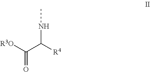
C(=O)([R3O])C([R4])NC
